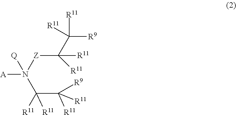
[A]N([Z]C([R11])(C([R11])([R9])[R11])[R11])(C(C([R11])([R9])[R11])([R11])[R11])[Q]
